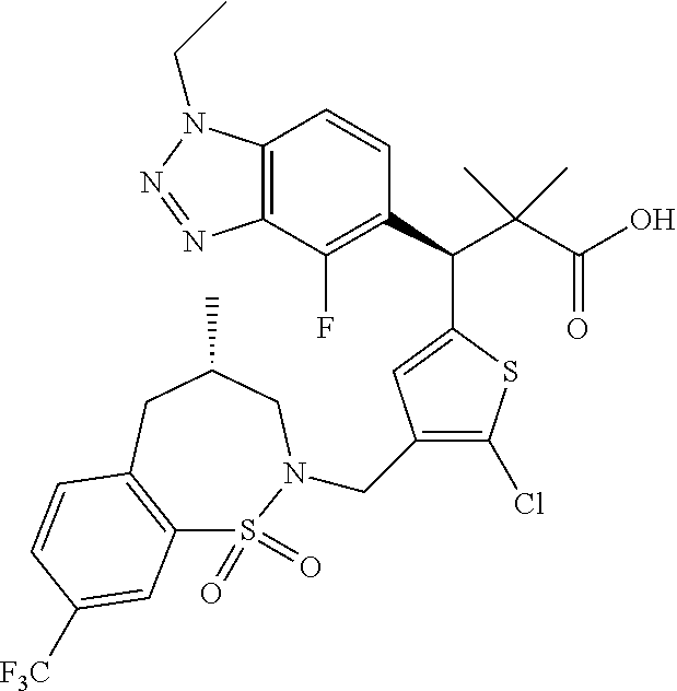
C12=C(C(F)=C(C(C3=CC(CN4S(=O)(=O)C5=C(CC(C)C4)C=CC([F3C])=C5)=C(Cl)S3)C(C(O)=O)(C)C)C=C1)N=NN2CC
